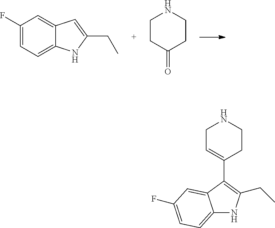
C1(F)=CC=C2C(=C1)C=C(CC)N2.C1CC(=O)CCN1.C12=CC=C(F)C=C1C(C1=CCNCC1)=C(CC)N2
